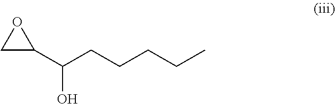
C1(C(CCCCC)O)OC1
